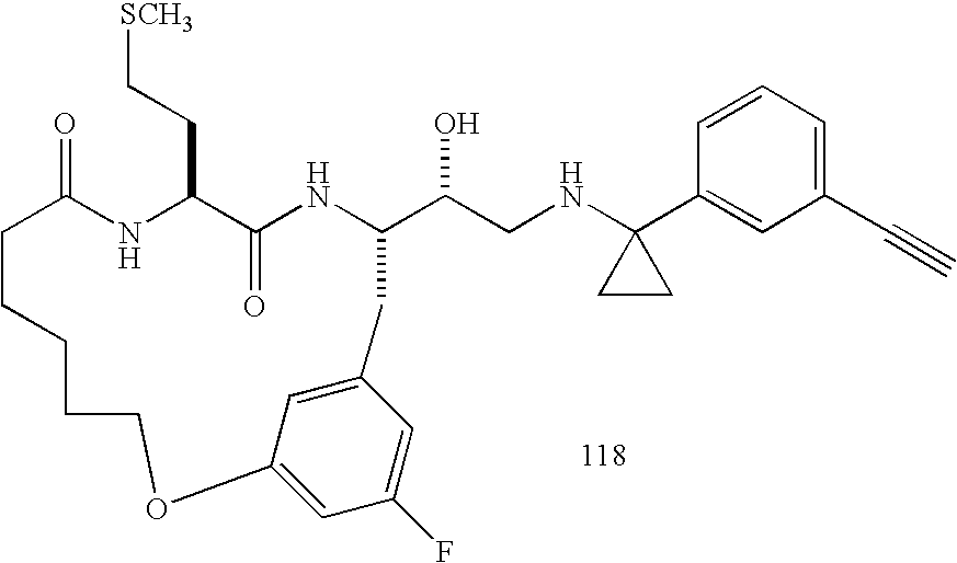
C1=CC=C(C#C)C=C1C1(NCC(O)C2NC(=O)C(CC[SCH3])NC(=O)CCCCCOC3=CC(F)=CC(=C3)C2)CC1
